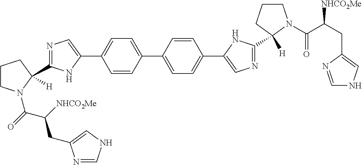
C1=CC(C2=CC=C(C3=CN=C(C4([H])CCCN4C(C(CC4=CNC=N4)[NHCO2Me])=O)N3)C=C2)=CC=C1C1=CN=C(C2([H])CCCN2C(=O)C(CC2=CNC=N2)[NHCO2Me])N1
